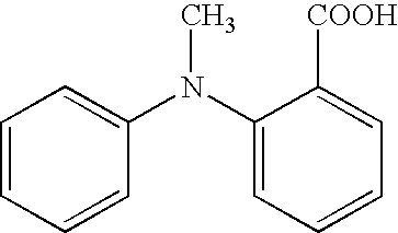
C1=CC=CC(N(C2=CC=CC=C2[COOH])C)=C1
